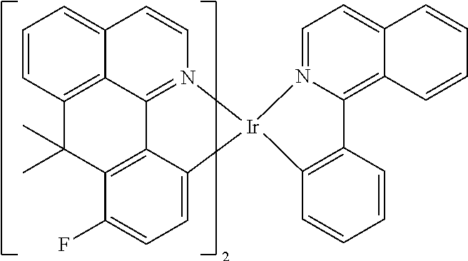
C1=CC2=C3C(=C1)C=CN1=C3C3=C(C(F)=CC=C3[Ir]13C1=C(C=CC=C1)C1=C4C(=CC=N31)C=CC=C4)C2(C)C
